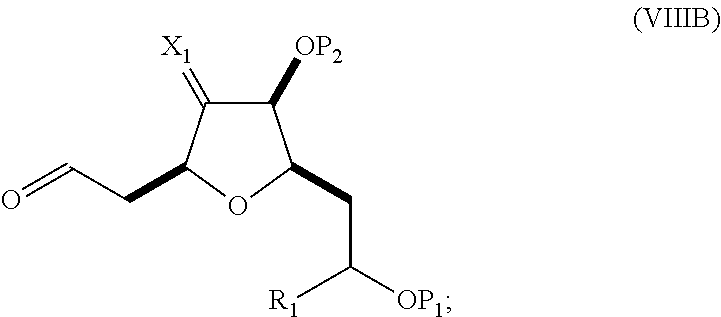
C1([OP2])C(=[X1])C(CC=O)OC1CC([OP1])[R1]
